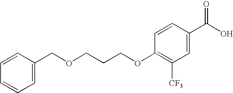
C1(COCCCOC2=C([CF3])C=C(C(O)=O)C=C2)=CC=CC=C1
